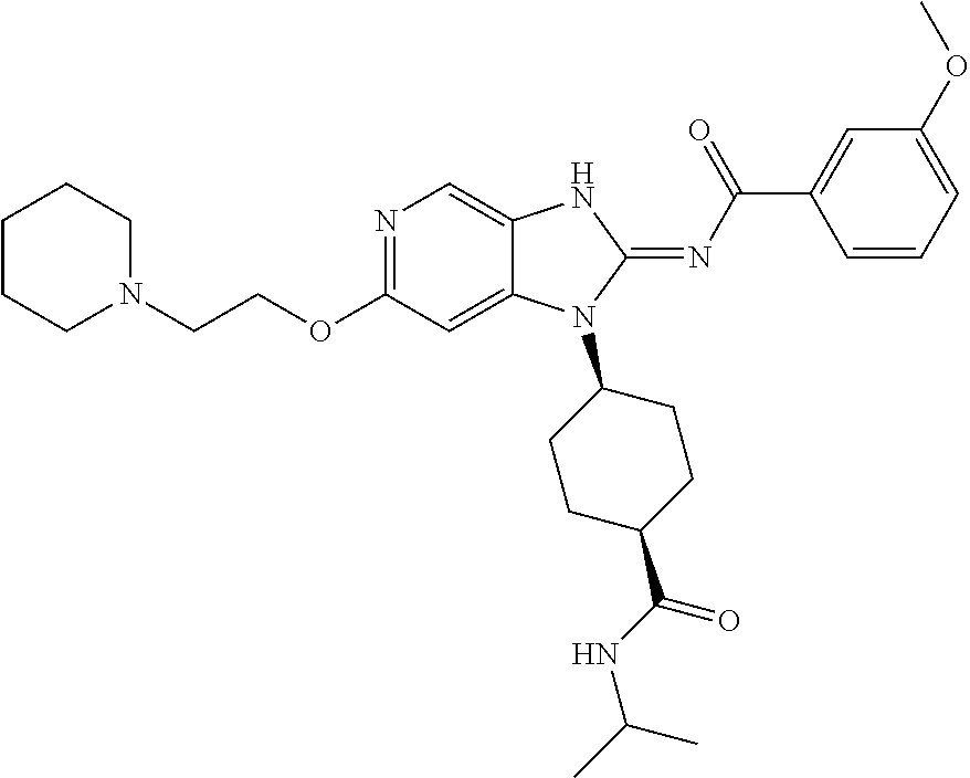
C1CCN(CCOC2=NC=C3C(=C2)N(C2CCC(C(NC(C)C)=O)CC2)C(=NC(C2=CC(OC)=CC=C2)=O)N3)CC1
